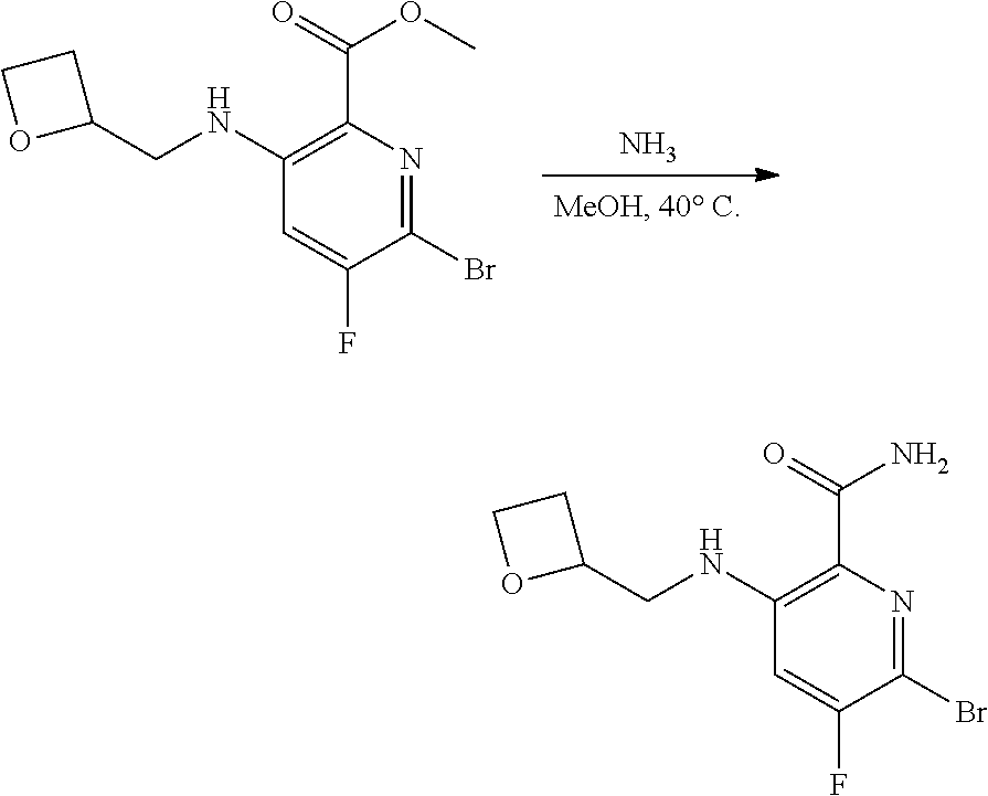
N.C1=C(F)C(Br)=NC(C(=O)OC)=C1NCC1CCO1.C1=C(F)C(Br)=NC(C(=O)N)=C1NCC1CCO1
